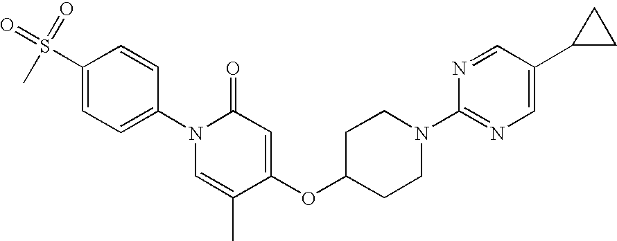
C1(S(=O)(=O)C)=CC=C(N2C=C(C)C(OC3CCN(C4=NC=C(C5CC5)C=N4)CC3)=CC2=O)C=C1
